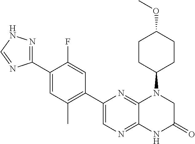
C12=NC=C(C3=C(C)C=C(C4=NNC=N4)C(F)=C3)N=C1N(C1CCC(OC)CC1)CC(=O)N2
